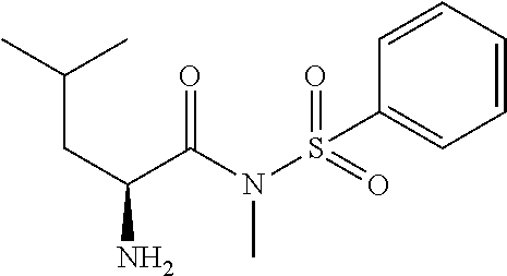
C(C(C)C)C(N)C(N(S(=O)(=O)C1=CC=CC=C1)C)=O
